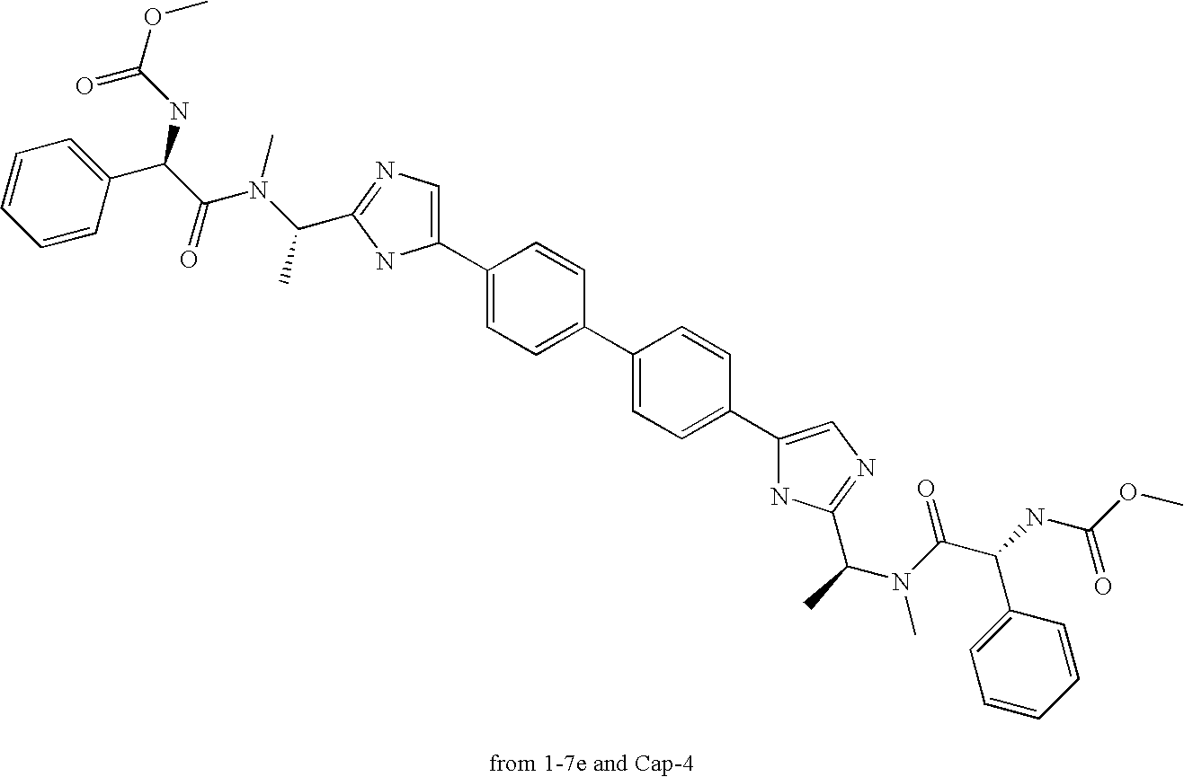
C1(C2=CC=C(C3=CC=C(C4=CN=C(C(C)N(C(=O)C(NC(OC)=O)C5=CC=CC=C5)C)N4)C=C3)C=C2)=CN=C(C(N(C)C(C(NC(OC)=O)C2=CC=CC=C2)=O)C)N1
